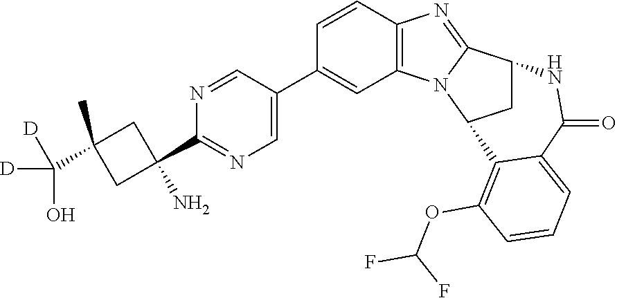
C1=C(C2=CC3=C(C=C2)N=C2N3C3CC2NC(=O)C2=CC=CC(OC(F)F)=C32)C=NC(C2(N)CC(C)(C([D])([D])O)C2)=N1
